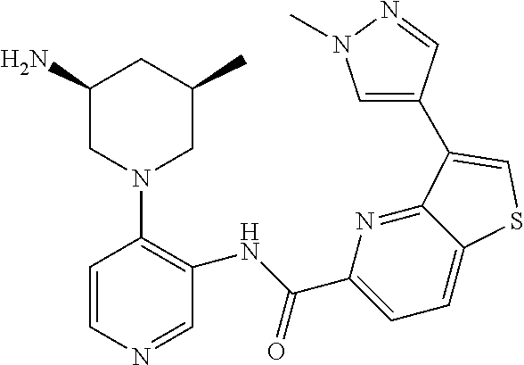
C1(N)CN(C2=C(NC(=O)C3=CC=C4C(=N3)C(C3=CN(C)N=C3)=CS4)C=NC=C2)CC(C)C1
